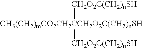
[CH3(CH2)mCO2CH2CCH2O2C(CH2)nSH]([CH2O2C(CH2)nSH])[CH2O2C(CH2)nSH]
